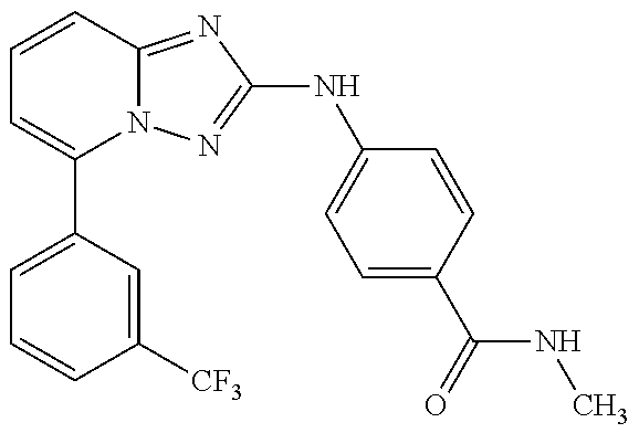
C1=C(C2=CC=CC3=NC(NC4=CC=C(C(=O)NC)C=C4)=NN23)C=C([CF3])C=C1
